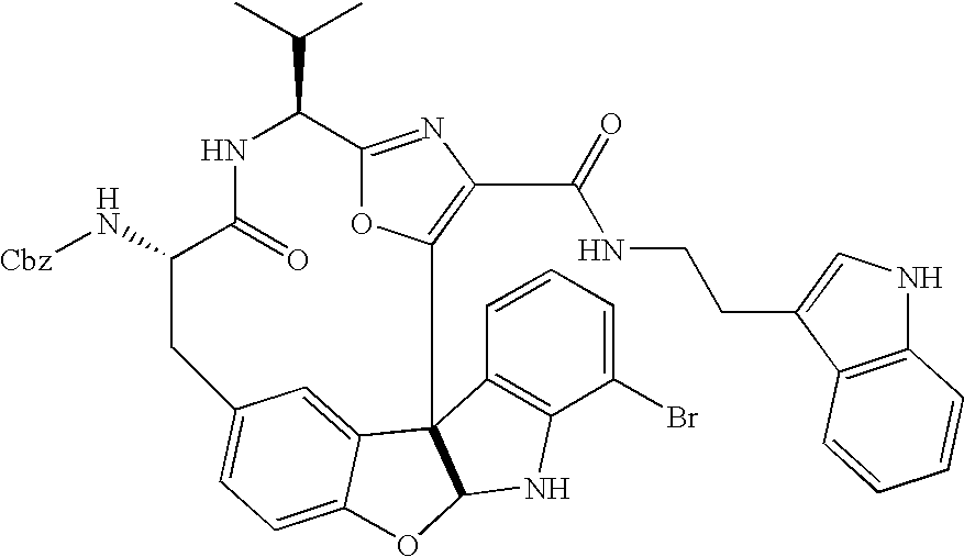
C1(Br)=CC=CC2=C1NC1C23C2=CC(=CC=C2O1)CC(N[Cbz])C(=O)NC(C(C)C)C1=NC(C(NCCC2=CNC4=C2C=CC=C4)=O)=C3O1
